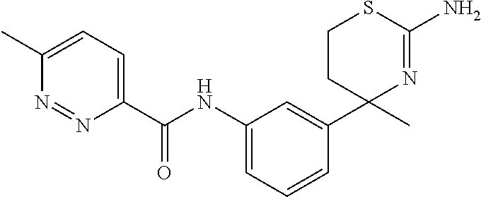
C1CC(C2=CC(NC(=O)C3=CC=C(C)N=N3)=CC=C2)(C)N=C(N)S1
